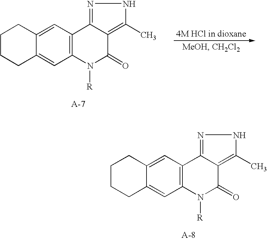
C12=CC3=C(C=C1CCCC2)N([R])C(=O)C1=C(C)NN=C31.C12=CC3=C(C=C1CCCC2)N([R])C(=O)C1=C(C)NN=C31
